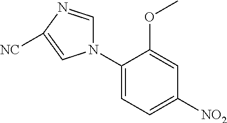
N1(C2=CC=C([NO2])C=C2OC)C=NC([NC])=C1
